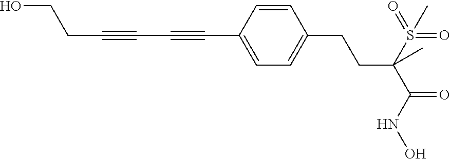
C(C1=CC=C(CCC(C(=O)NO)(S(=O)(=O)C)C)C=C1)#CC#CCCO
